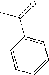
C1=C(C(=O)C)C=CC=C1
